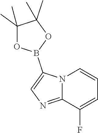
N12C(=NC=C1B1OC(C)(C)C(C)(C)O1)C(F)=CC=C2
